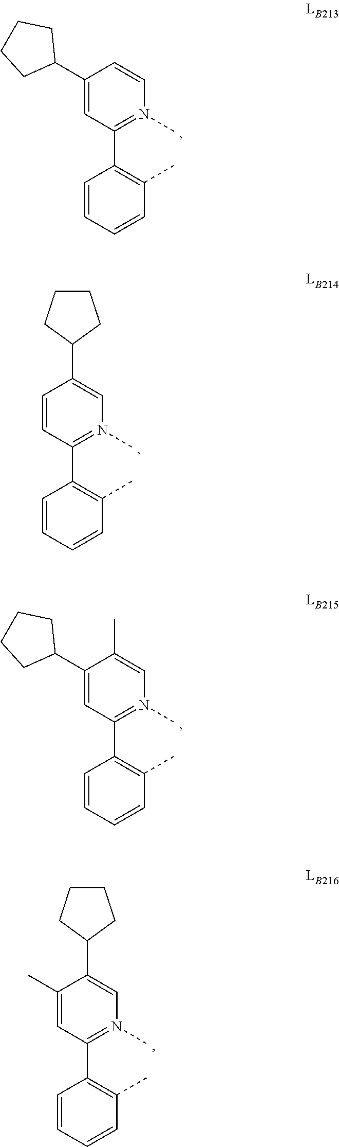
C1(C2CCCC2)=CC(C2=C(C)C=CC=C2)=N(C)C=C1.C1=CC(C2=C(C)C=CC=C2)=N(C)C=C1C1CCCC1.C1(C2CCCC2)=CC(C2=C(C)C=CC=C2)=N(C)C=C1C.C1(C)=CC(C2=C(C)C=CC=C2)=N(C)C=C1C1CCCC1
